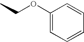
C1(OCC)=CC=CC=C1
